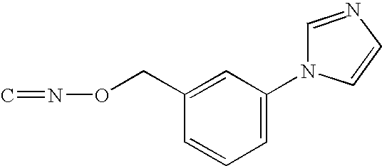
C1(CON=C)=CC(N2C=CN=C2)=CC=C1
